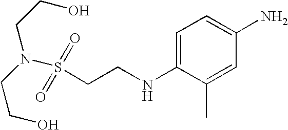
N(S(CCNC1=CC=C(N)C=C1C)(=O)=O)(CCO)CCO
